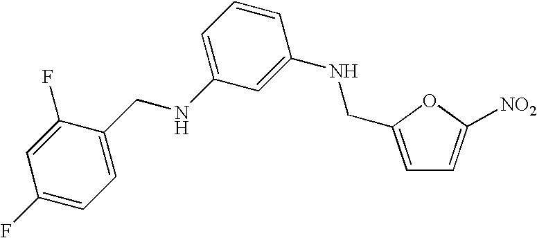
C1(F)=CC=C(CNC2=CC=CC(NCC3=CC=C([NO2])O3)=C2)C(F)=C1
